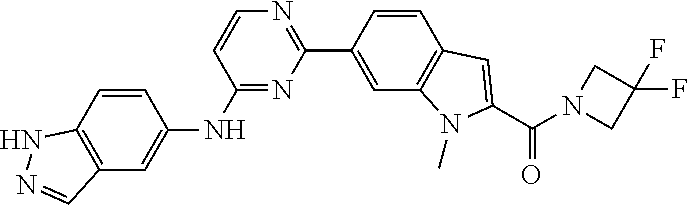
C1=C(C2=NC=CC(NC3=CC4=C(C=C3)NN=C4)=N2)C=CC2=C1N(C)C(C(N1CC(F)(F)C1)=O)=C2
